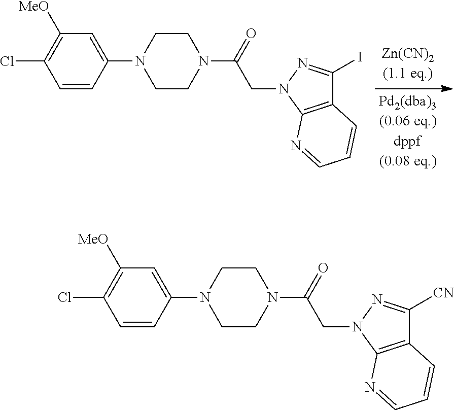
C12=C(N(CC(N3CCN(C4=CC([MeO])=C(Cl)C=C4)CC3)=O)N=C1I)N=CC=C2.C12=C(N(CC(N3CCN(C4=CC([MeO])=C(Cl)C=C4)CC3)=O)N=C1[CN])N=CC=C2
